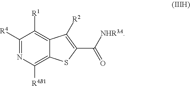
C1([R4])=NC([R4B1])=C2C(=C1[R1])C([R2])=C(C([NHR3A])=O)S2
